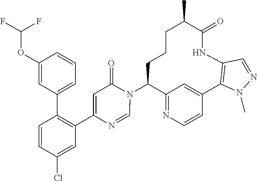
C12=NC=CC(=C1)C1=C(NC(=O)C(C)CCCC2N2C(=O)C=C(C3=C(C4=CC=CC(OC(F)F)=C4)C=CC(Cl)=C3)N=C2)C=NN1C
